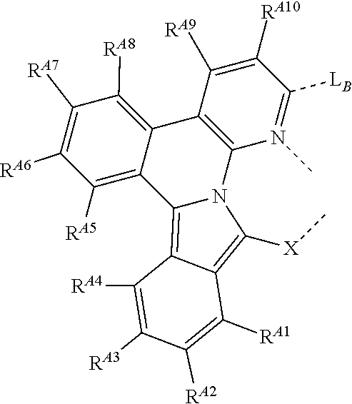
C12=C(C3=C([RA8])C([RA7])=C([RA6])C([RA5])=C3C3=C4C(=C([X]C)N13)C([RA1])=C([RA2])C([RA3])=C4[RA4])C([RA9])=C([RA10])C([LB])=N2C
